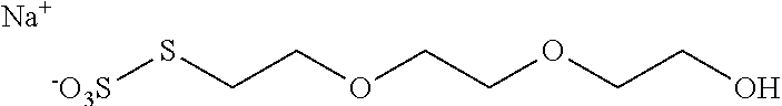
[-O3S]SCCOCCOCCO.[Na]
